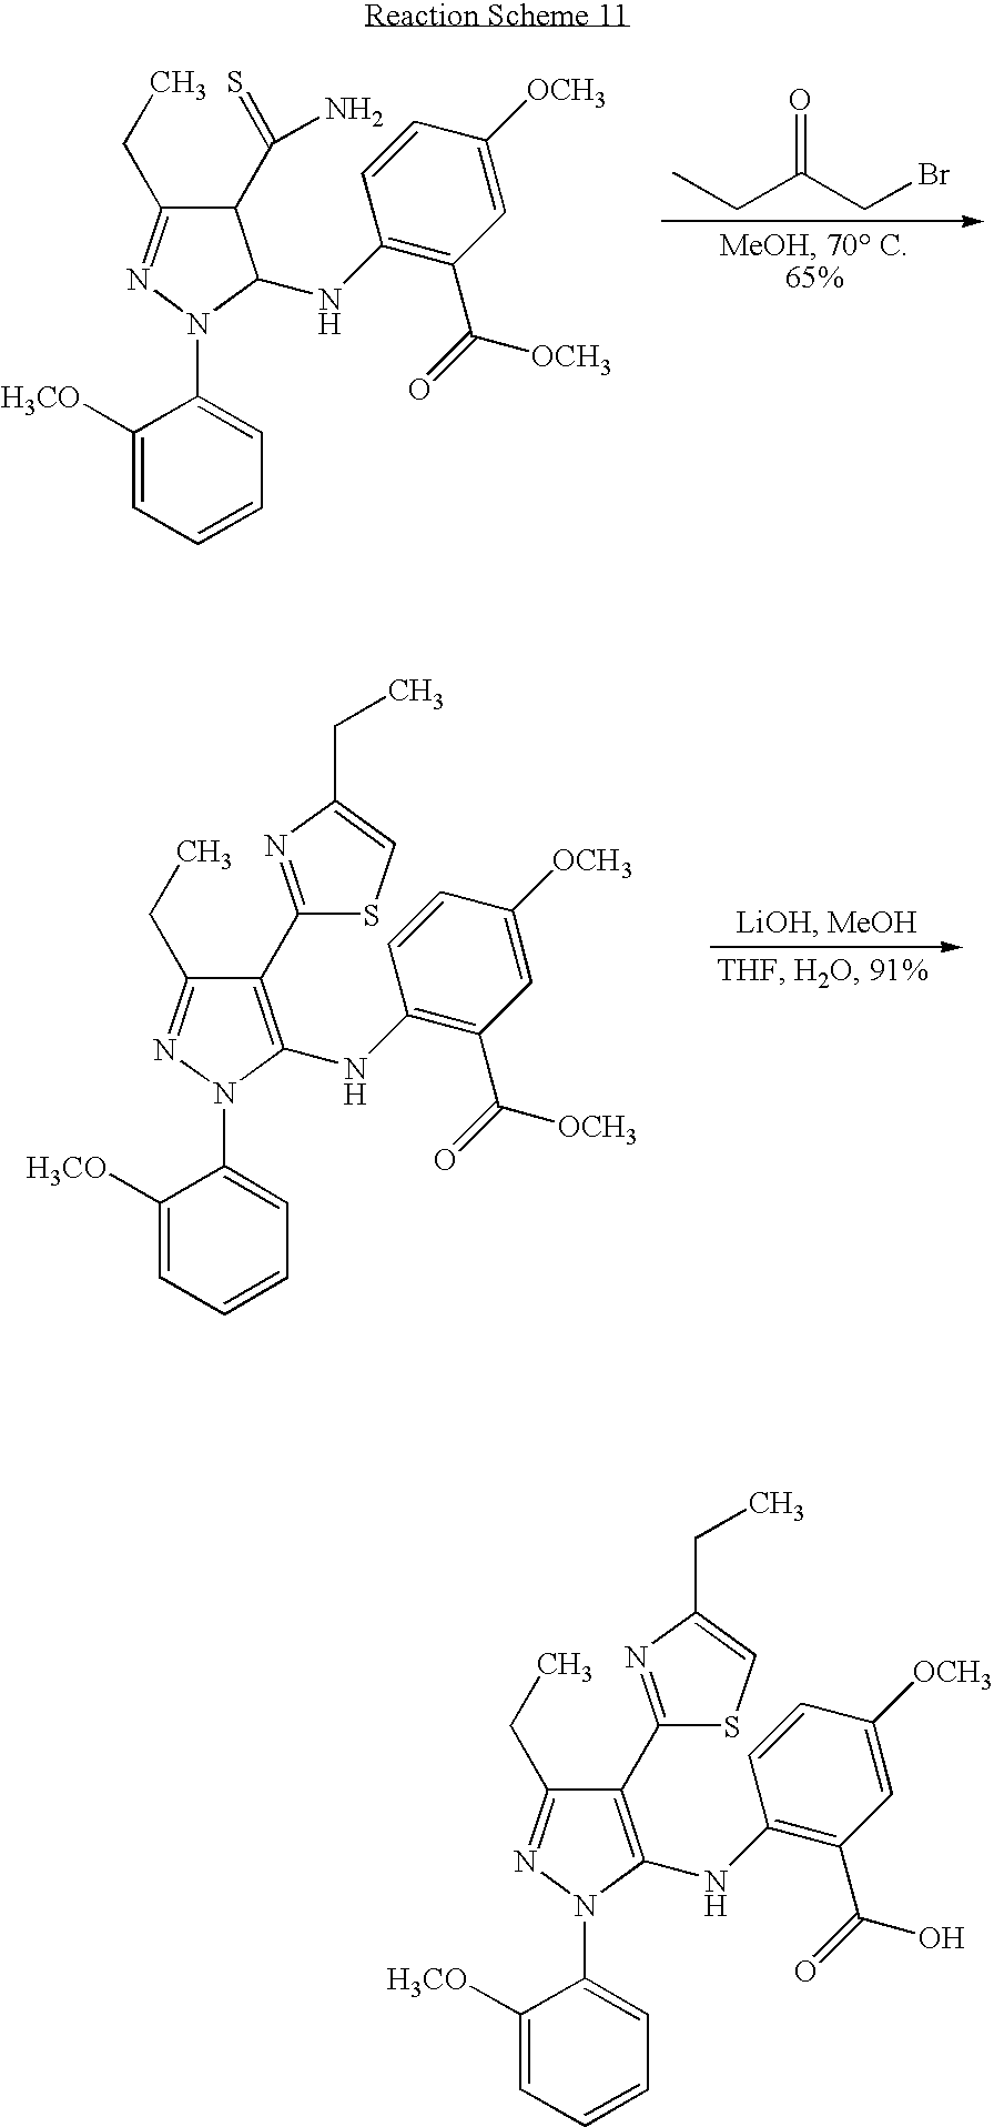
CCC(CBr)=O.C1(C(=S)N)C(CC)=NN(C2=CC=CC=C2[H3CO])C1NC1=C(C(=O)[OCH3])C=C([OCH3])C=C1.C1(C2=NC(CC)=CS2)=C(NC2=C(C(=O)[OCH3])C=C([OCH3])C=C2)N(C2=CC=CC=C2[H3CO])N=C1CC.C1(C2=NC(CC)=CS2)=C(NC2=C(C(=O)O)C=C([OCH3])C=C2)N(C2=CC=CC=C2[H3CO])N=C1CC
